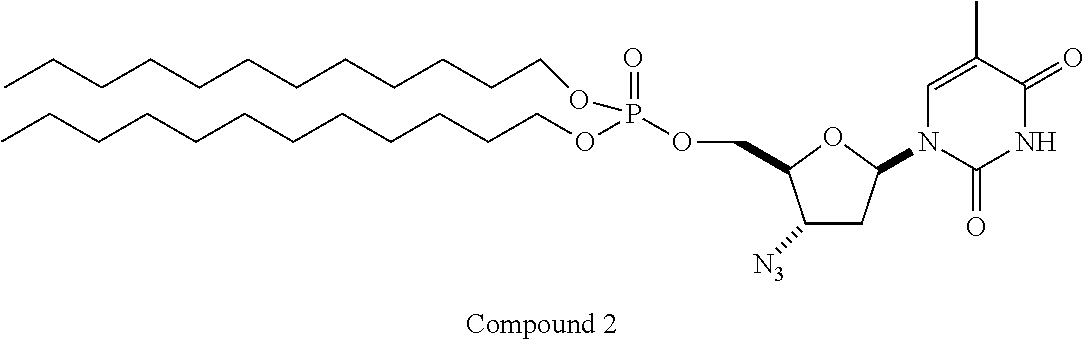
C1([N3])CC(N2C(=O)NC(=O)C(C)=C2)OC1COP(=O)(OCCCCCCCCCCCC)OCCCCCCCCCCCC
